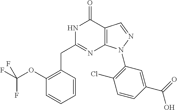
C1(OC(F)(F)F)=C(CC2=NC3=C(C(=O)N2)C=NN3C2=C(Cl)C=CC(C(=O)O)=C2)C=CC=C1
